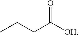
CCCC([OH])=O
